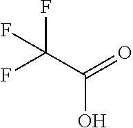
FC(C(=O)O)(F)F
